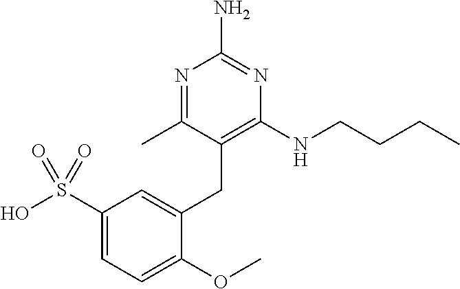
C1=C(CC2=C(NCCCC)N=C(N)N=C2C)C(OC)=CC=C1S(O)(=O)=O
